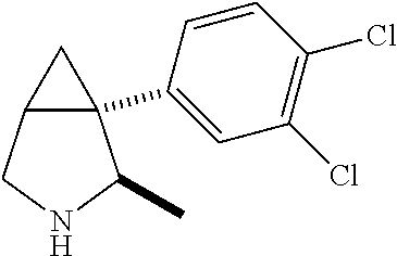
C12(C3=CC(Cl)=C(Cl)C=C3)C(CNC1C)C2
